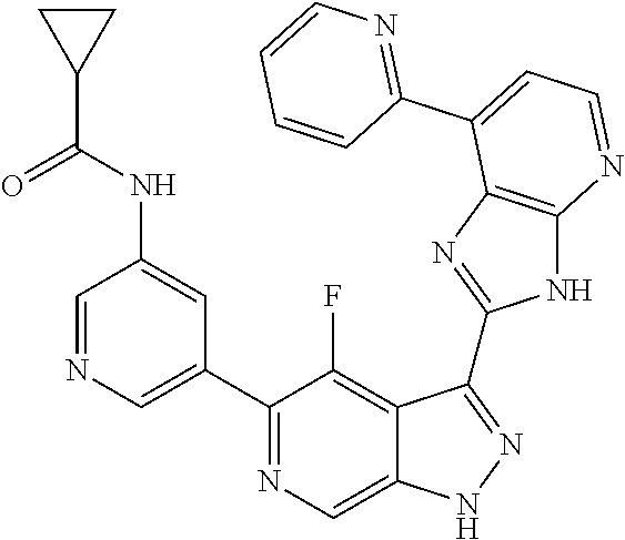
C1=NC=C(C2=NC=C3C(=C2F)C(C2=NC4=C(N2)N=CC=C4C2=NC=CC=C2)=NN3)C=C1NC(C1CC1)=O
